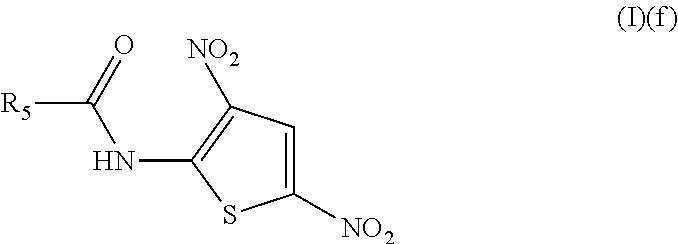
[R5]C(=O)NC1=C([NO2])C=C([NO2])S1
